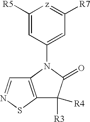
C1([R5])=CC(N2C(=O)C([R3])([R4])C3=C2C=NS3)=CC([R7])=[z]1
